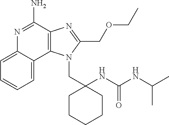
C12=C(C(N)=NC3=CC=CC=C13)N=C(COCC)N2CC1(NC(NC(C)C)=O)CCCCC1
